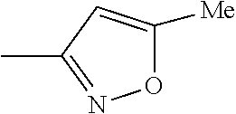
CC1=NOC([Me])=C1
